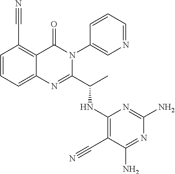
C1=CC=C2C(=C1C#N)C(=O)N(C1=CN=CC=C1)C(C(C)NC1=C(C#N)C(N)=NC(N)=N1)=N2
